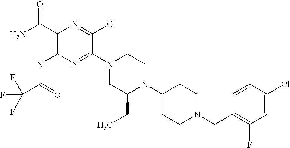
C1(C(N)=O)=C(NC(=O)C(F)(F)F)N=C(N2CC(CC)N(C3CCN(CC4=C(F)C=C(Cl)C=C4)CC3)CC2)C(Cl)=N1
